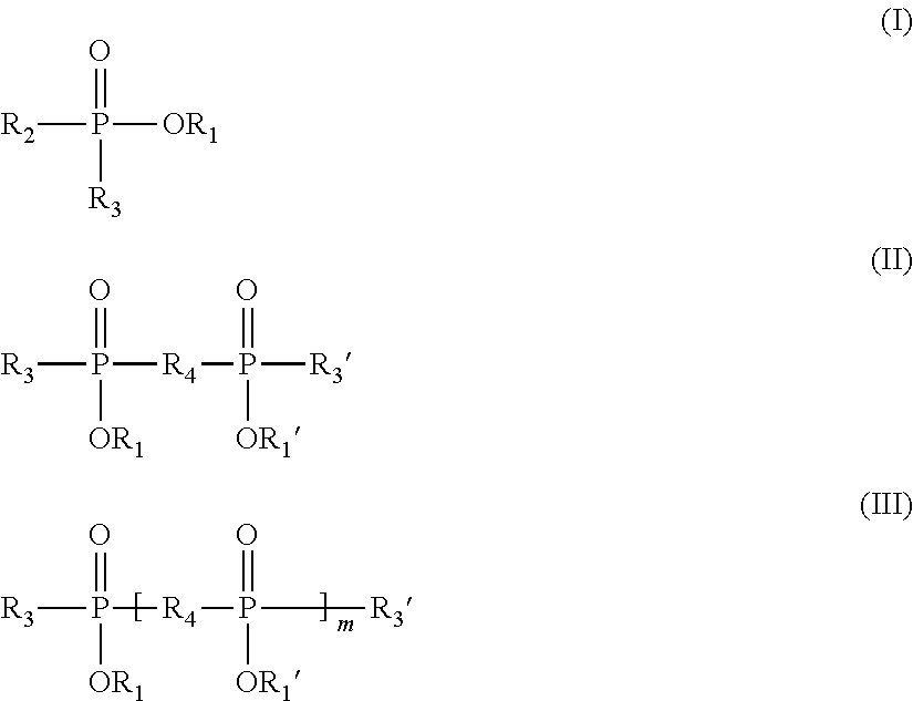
[R3]P([R4]P([R3])(=O)[OR1])(=O)[OR1].[R2]P([OR1])(=O)[R3].[R3]P([R4]P([R3])(=O)[OR1])(=O)[OR1]
